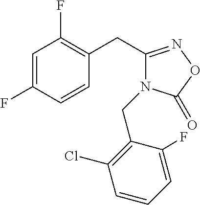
C1=C(F)C=CC(CC2=NOC(=O)N2CC2=C(Cl)C=CC=C2F)=C1F
